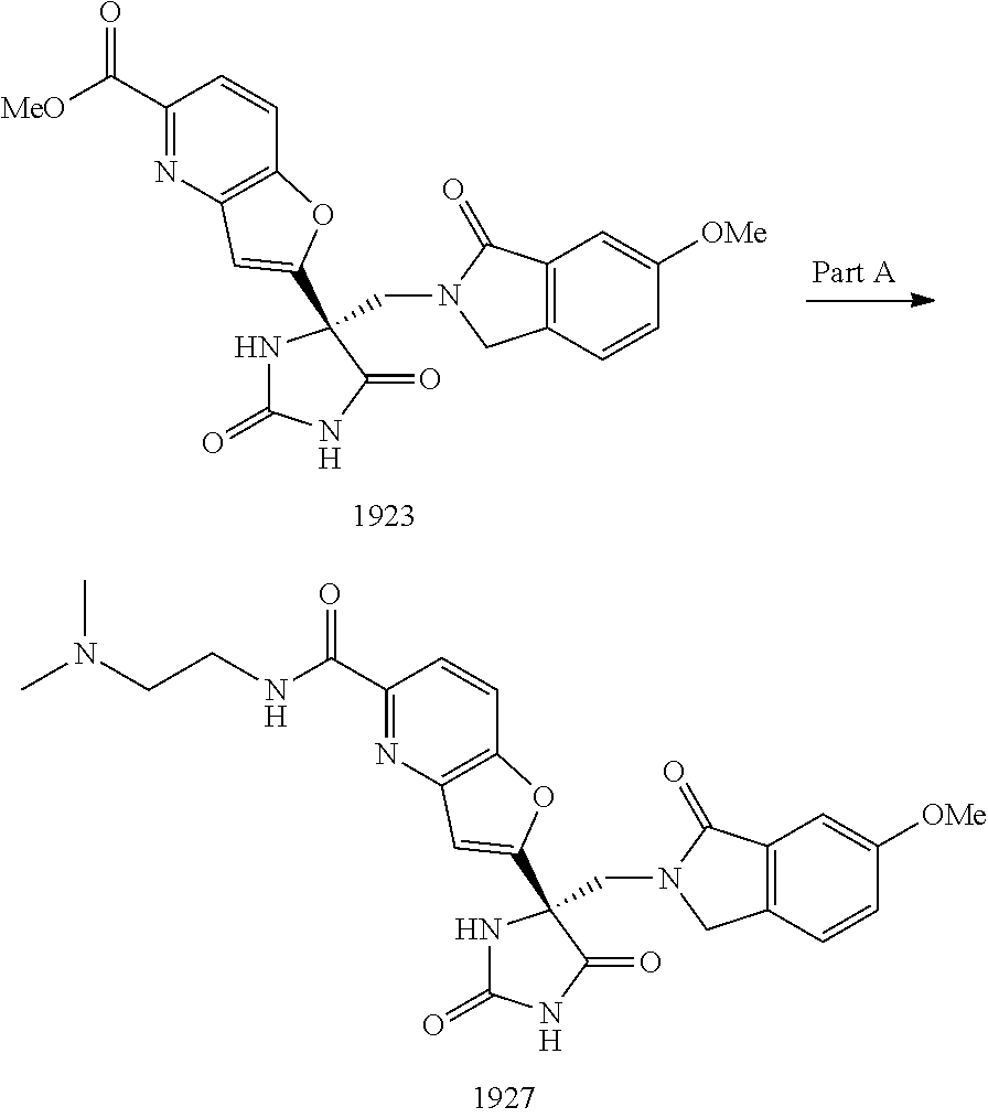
N1C(=O)NC(=O)C1(CN1CC2=C(C1=O)C=C([OMe])C=C2)C1=CC2=C(C=CC(C(NCCN(C)C)=O)=N2)O1.N1C(=O)NC(=O)C1(CN1CC2=C(C1=O)C=C([OMe])C=C2)C1=CC2=C(C=CC(C([MeO])=O)=N2)O1
